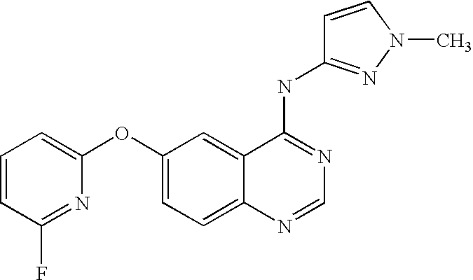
C1=CC(F)=NC(OC2=CC=C3C(=C2)C(NC2=NN(C)C=C2)=NC=N3)=C1
